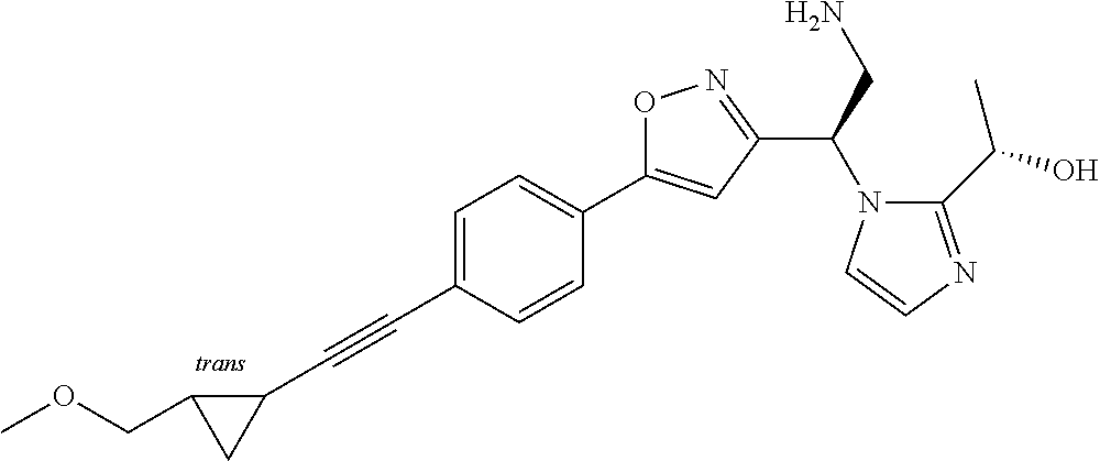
C1=C(C#CC2C(COC)C2)C=CC(C2=CC(C(N3C(C(O)C)=NC=C3)CN)=NO2)=C1
